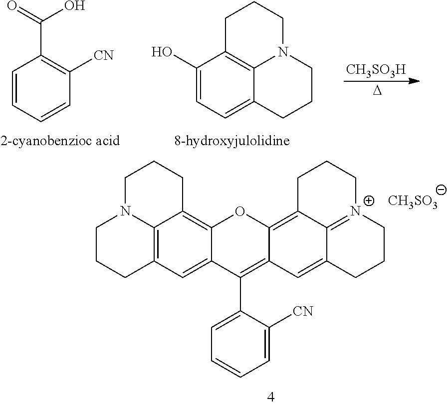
C12=C3C=C4C(=C1CCCN2CCC3)OC1=C2C3=[N+](CCC2)CCCC3=CC1=C4C1=CC=CC=C1[CN].[CH3SO3].C1=CC=CC([CN])=C1C(=O)O.C1(O)=CC=C2C3=C1CCCN3CCC2.[CH3SO3H].[D]
